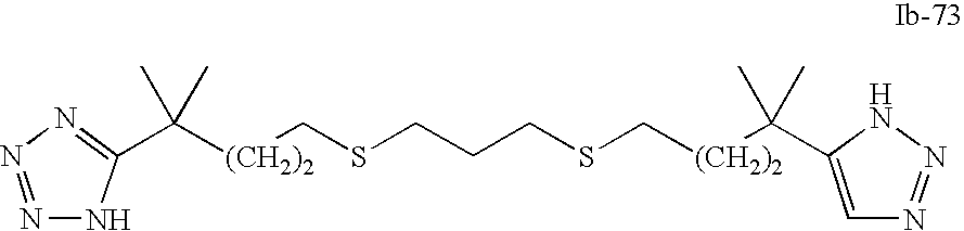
C([(CH2)2]CSCCCSC[(CH2)2]C(C)(C)C1=CN=NN1)(C)(C)C1=NN=NN1
